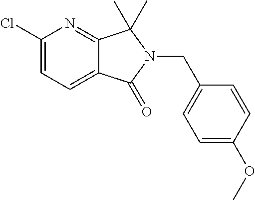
C1(Cl)=CC=C2C(=N1)C(C)(C)N(CC1=CC=C(OC)C=C1)C2=O
